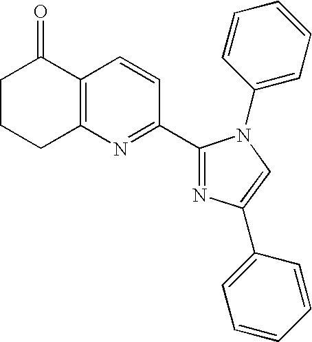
C1CCC2=C(C1=O)C=CC(C1=NC(C3=CC=CC=C3)=CN1C1=CC=CC=C1)=N2
